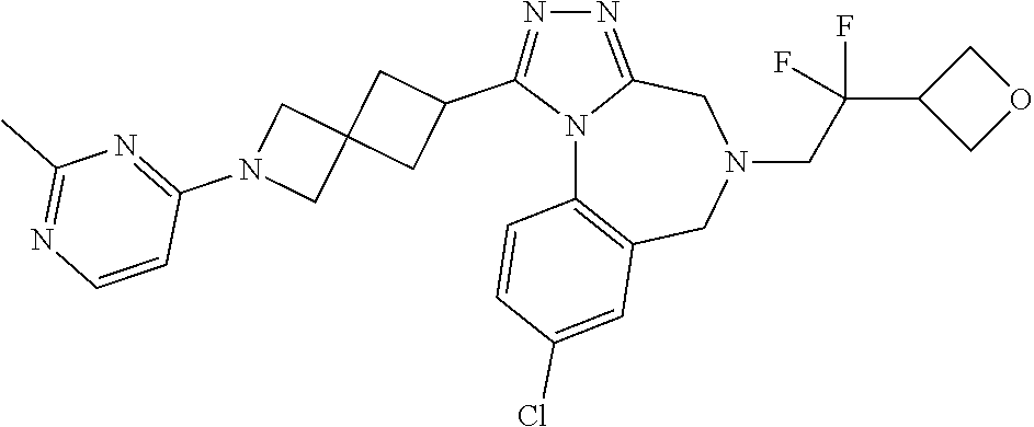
N12C3=C(CN(CC(C4COC4)(F)F)CC1=NN=C2C1CC2(C1)CN(C1=NC(C)=NC=C1)C2)C=C(Cl)C=C3
